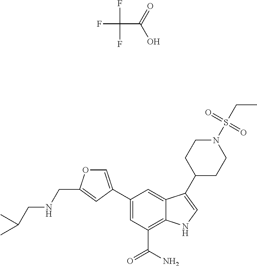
FC(F)(F)C(O)=O.C1=C(C2=CC(C(N)=O)=C3C(=C2)C(C2CCN(S(CC)(=O)=O)CC2)=CN3)C=C(CNCC(C)C)O1
